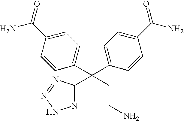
C1(C(=O)N)=CC=C(C(CCN)(C2=NNN=N2)C2=CC=C(C(N)=O)C=C2)C=C1
